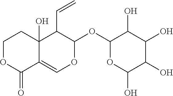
C1OC(=O)C2=COC(OC3OC(O)C(O)C(O)C3O)C(C=C)C2(O)C1
